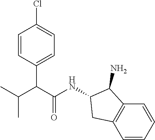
C1=CC(C(C(=O)NC2CC3=C(C2N)C=CC=C3)C(C)C)=CC=C1Cl
